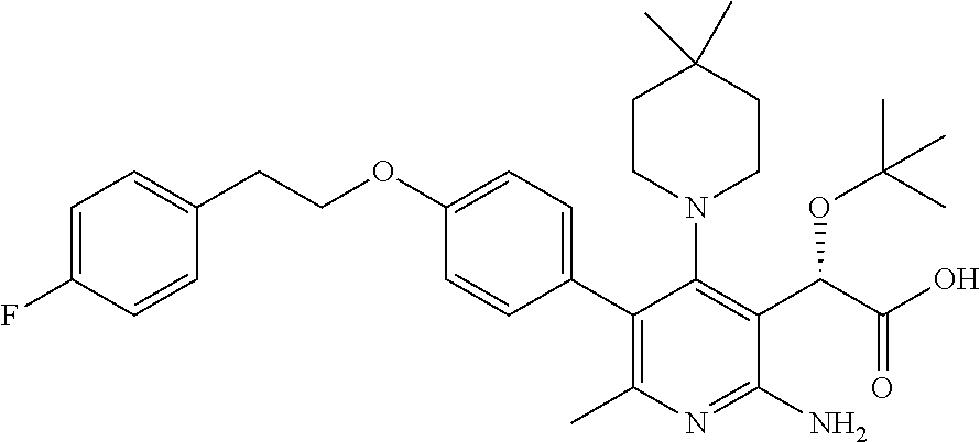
C1(C2=C(C)N=C(N)C(C(C(O)=O)OC(C)(C)C)=C2N2CCC(C)(C)CC2)=CC=C(OCCC2=CC=C(F)C=C2)C=C1
